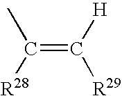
C(=C([R28])C)([H])[R29]
